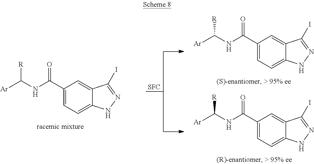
C1(C(NC([Ar])[R])=O)=CC=C2C(=C1)C(I)=NN2.C1(C(NC([Ar])[R])=O)=CC=C2C(=C1)C(I)=NN2.C1(C(NC([Ar])[R])=O)=CC=C2C(=C1)C(I)=NN2.[SFC]
